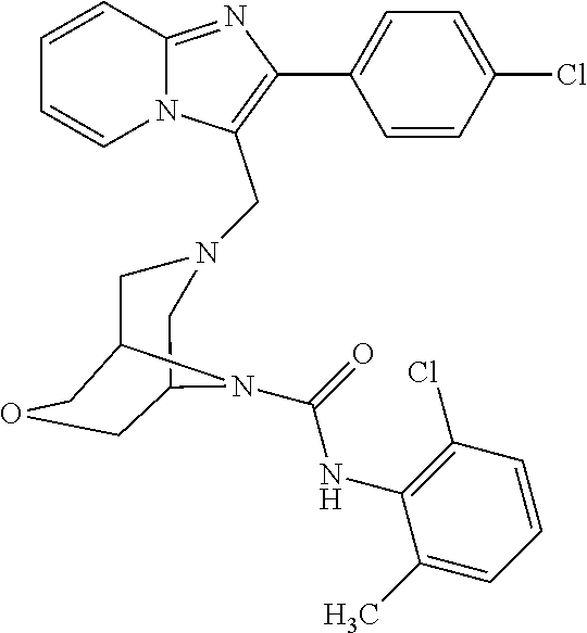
C1=CC=CN2C1=NC(C1=CC=C(Cl)C=C1)=C2CN1CC2COCC(C1)N2C(=O)NC1=C(Cl)C=CC=C1C
